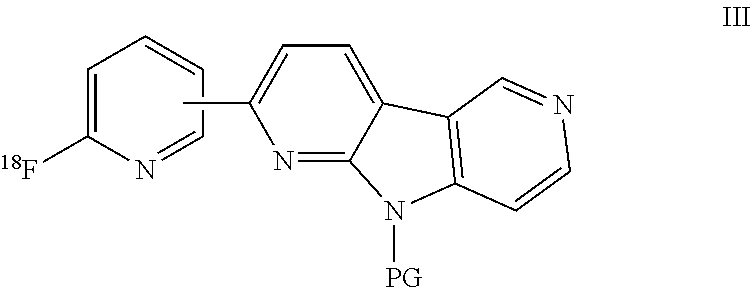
N1=CC=CC=C1[18F].N1=C2C(=CC=C1C)C1=C(N2[PG])C=CN=C1
